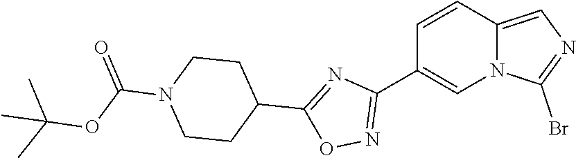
C1(C2=NOC(C3CCN(C(=O)OC(C)(C)C)CC3)=N2)=CN2C(=CN=C2Br)C=C1
